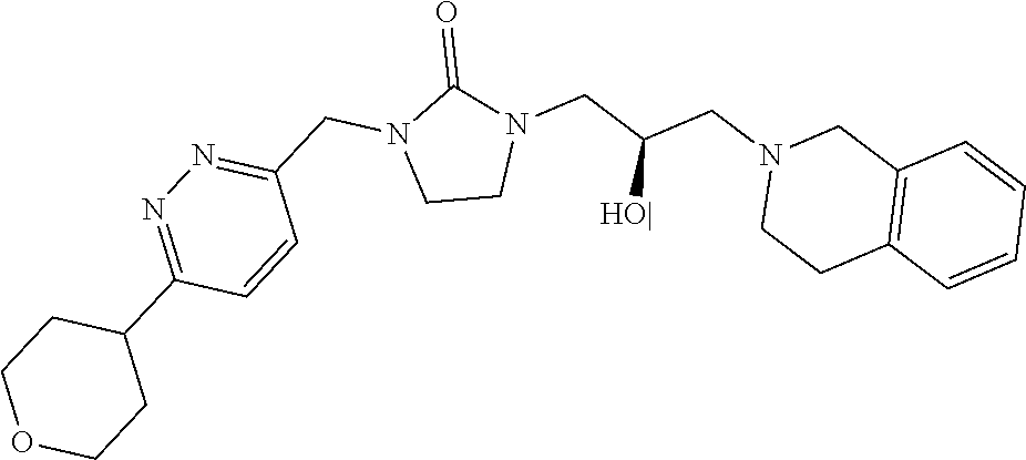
C1CN(CC(CN2CCC3=C(C2)C=CC=C3)[HO|])C(=O)N1CC1=NN=C(C2CCOCC2)C=C1
